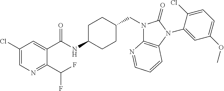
C1(Cl)=CN=C(C(F)F)C(C(NC2CCC(CN3C4=C(N(C5=CC(OC)=CC=C5Cl)C3=O)C=CC=N4)CC2)=O)=C1
